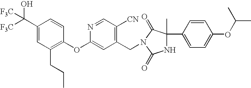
C1(C([F3C])(O)[F3C])=CC(CCC)=C(OC2=CC(CN3C(=O)C(C4=CC=C(OC(C)C)C=C4)(C)NC3=O)=C([CN])C=N2)C=C1
